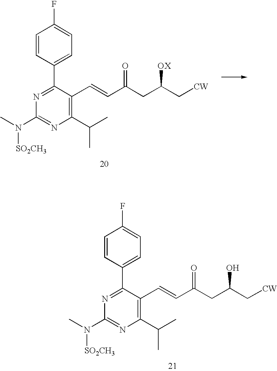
C1=CC(C2=NC(N(C)[SO2CH3])=NC(C(C)C)=C2C=CC(CC(C[CW])O)=O)=CC=C1F.C1=CC(C2=NC(N(C)[SO2CH3])=NC(C(C)C)=C2C=CC(CC(C[CW])[OX])=O)=CC=C1F
